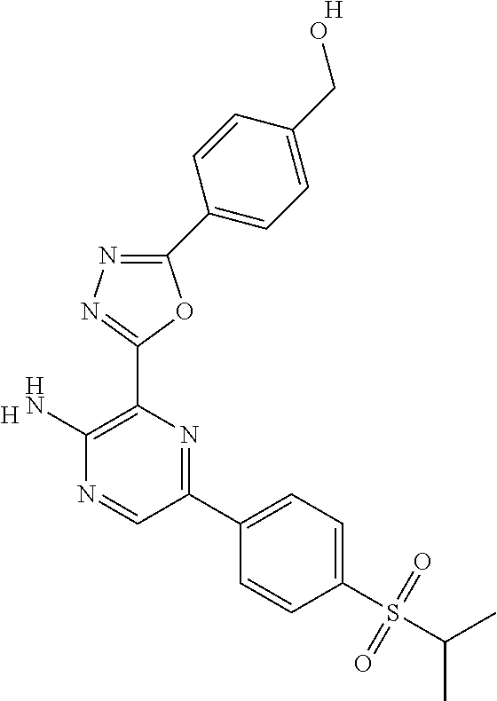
[H].C1(N)=C(C2=NN=C(C3=CC=C(CO)C=C3)O2)N=C(C2=CC=C(S(C(C)C)(=O)=O)C=C2)C=N1.[H]
